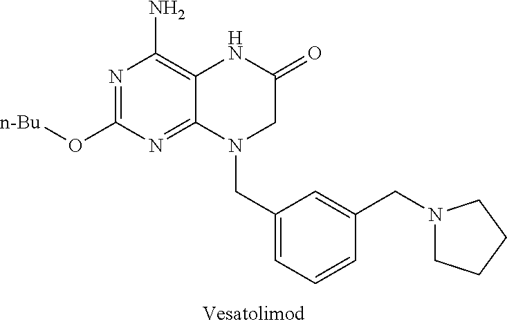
N1=C(O[n-Bu])N=C2C(=C1N)NC(=O)CN2CC1=CC=CC(CN2CCCC2)=C1
